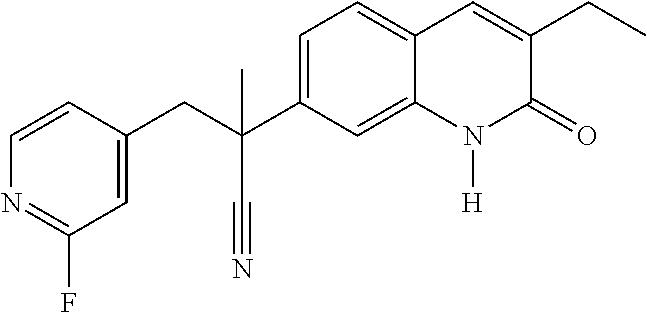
C(C1=CC(F)=NC=C1)C(C1=CC=C2C(=C1)N([H])C(=O)C(CC)=C2)(C)C#N
